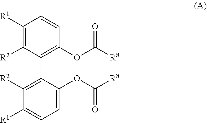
[R2]C1=C([R1])C=CC(OC([R8])=O)=C1C1=C([R2])C([R1])=CC=C1OC([R8])=O
